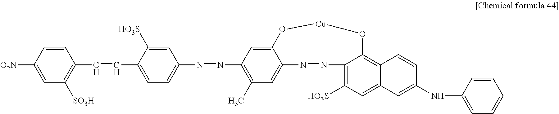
C1=C([O2N])C=CC(C=CC2=CC=C(N=NC3=C(C)C=C4C(=C3)O[Cu]OC3=C5C(=CC([HO3S])=C3N=N4)C=C(NC3=CC=CC=C3)C=C5)C=C2[HO3S])=C1[SO3H]
